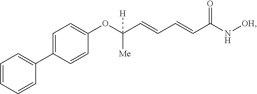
C1=C(C2=CC=CC=C2)C=CC(OC(C=CC=CC(=O)N[OH])([Me])[H])=C1
